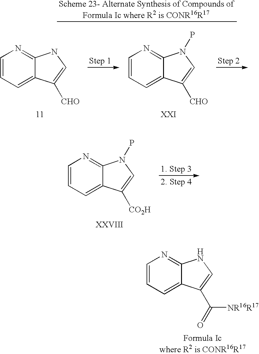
C1=CC=C2C(=N1)NC=C2C(=O)[NR16R17].C1=CC=C2C(=N1)NC=C2[CHO].C1=CC=C2C(=N1)N(P)C=C2[CHO].C1=CC=C2C(=N1)N(P)C=C2[CO2H]
